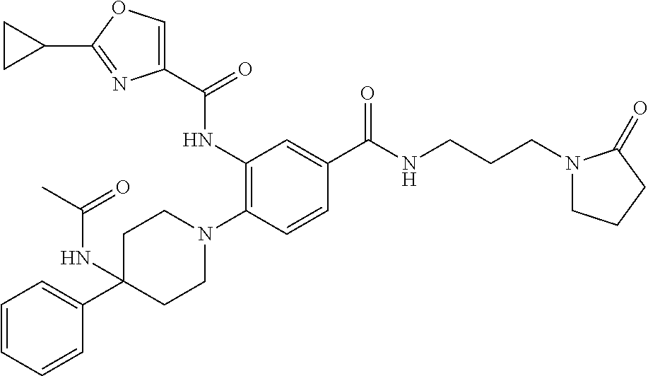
C1=CC=CC(C2(NC(C)=O)CCN(C3=C(NC(C4=COC(C5CC5)=N4)=O)C=C(C(NCCCN4CCCC4=O)=O)C=C3)CC2)=C1
